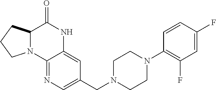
C12=NC=C(CN3CCN(C4=C(F)C=C(F)C=C4)CC3)C=C1NC(=O)C1N2CCC1
